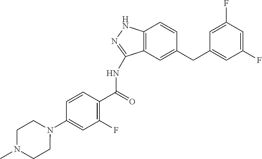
C12=C(C=C(CC3=CC(F)=CC(F)=C3)C=C1)C(NC(=O)C1=C(F)C=C(N3CCN(C)CC3)C=C1)=NN2
